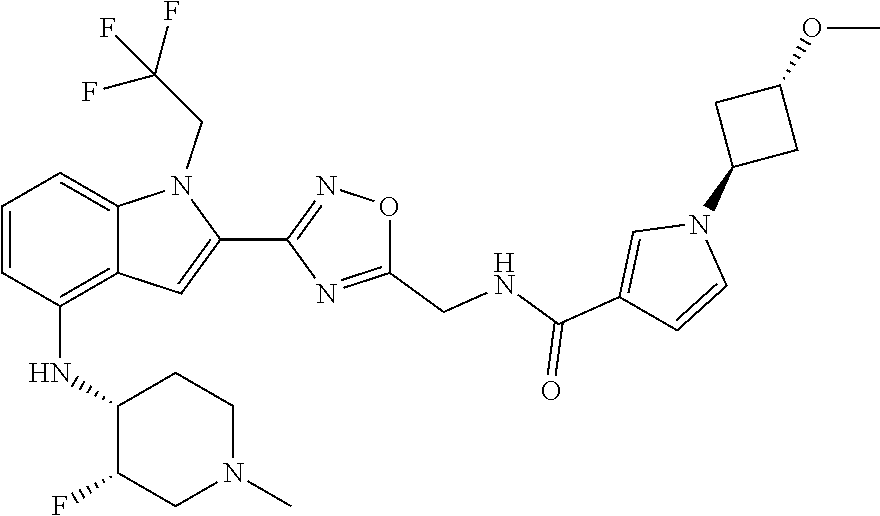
N1(C2CC(OC)C2)C=CC(C(=O)NCC2=NC(C3=CC4=C(NC5C(F)CN(C)CC5)C=CC=C4N3CC(F)(F)F)=NO2)=C1
